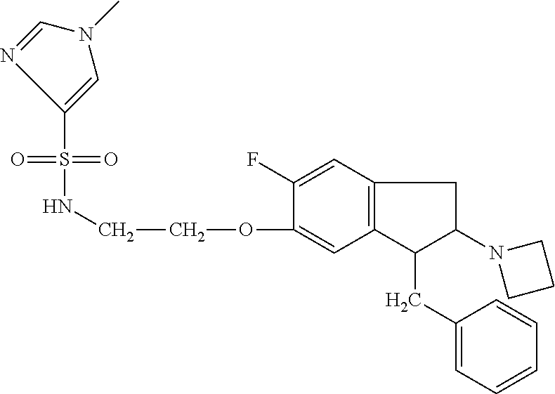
C1(OCCNS(=O)(=O)C2=CN(C)C=N2)=CC2=C(C=C1F)CC(N1CCC1)C2CC1=CC=CC=C1
